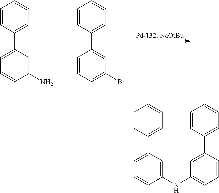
C1=CC(C2=CC=CC(N)=C2)=CC=C1.C1=CC(C2=CC(Br)=CC=C2)=CC=C1.C1=CC(C2=CC=CC(NC3=CC=CC(C4=CC=CC=C4)=C3)=C2)=CC=C1
